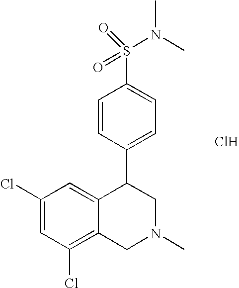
C1(Cl)=CC(Cl)=C2C(=C1)C(C1=CC=C(S(=O)(=O)N(C)C)C=C1)CN(C)C2.Cl
